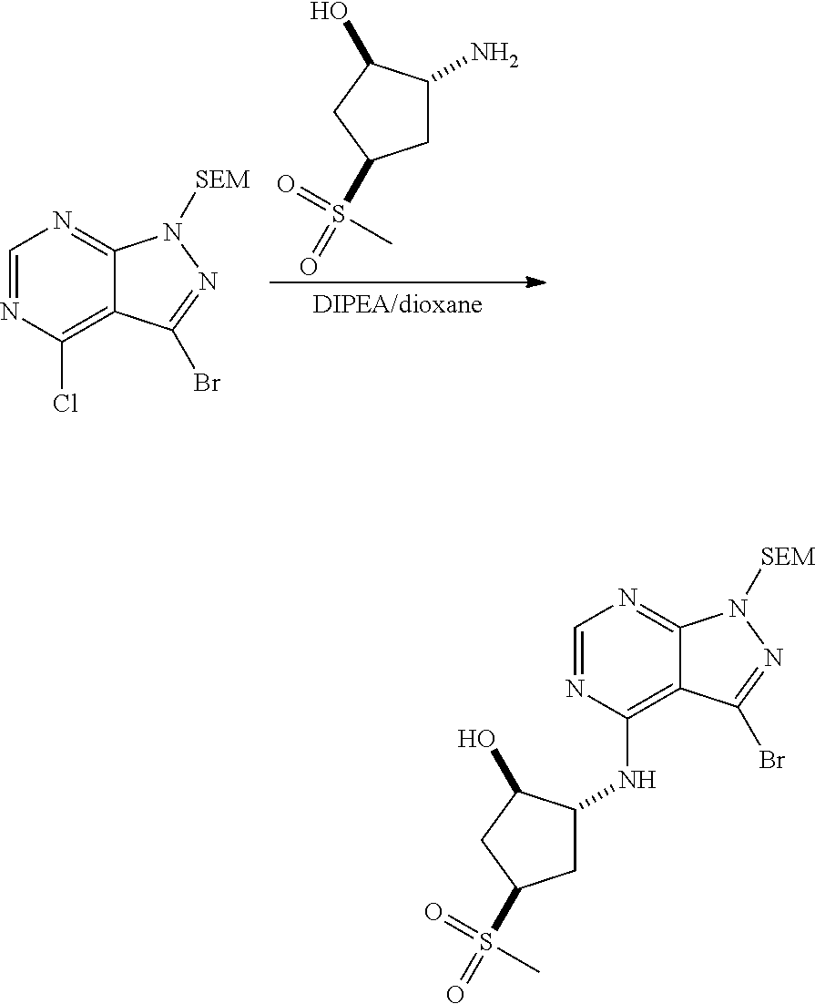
C1C(N)C(O)CC1S(=O)(=O)C.C1=NC(Cl)=C2C(=N1)N([SEM])N=C2Br.C1=NC(NC2CC(S(=O)(=O)C)CC2O)=C2C(=N1)N([SEM])N=C2Br
